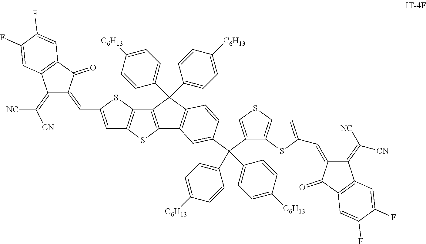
C1(=C([NC])[CN])C(=CC2=CC3=C(C4=C(S3)C3=C(C4(C4=CC=C([C6H13])C=C4)C4=CC=C([C6H13])C=C4)C=C4C(=C3)C(C3=CC=C([C6H13])C=C3)(C3=CC=C([C6H13])C=C3)C3=C4SC4=C3SC(C=C3C(=C([NC])[CN])C5=C(C3=O)C=C(F)C(F)=C5)=C4)S2)C(=O)C2=C1C=C(F)C(F)=C2
